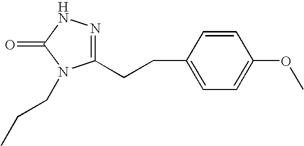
C1=CC(CCC2=NNC(=O)N2CCC)=CC=C1OC
